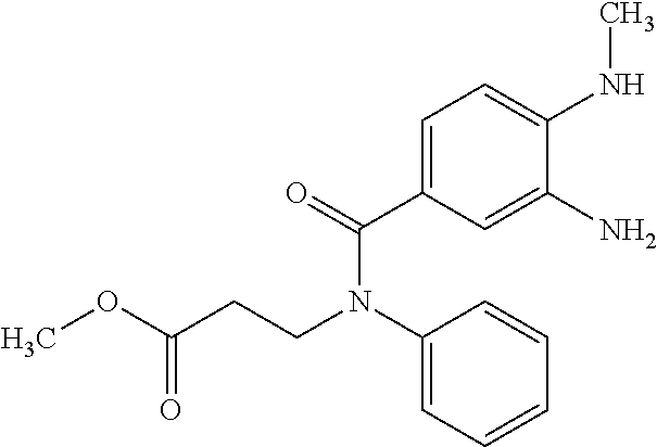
COC(CCN(C1=CC=CC=C1)C(=O)C1=CC=C(NC)C(N)=C1)=O
